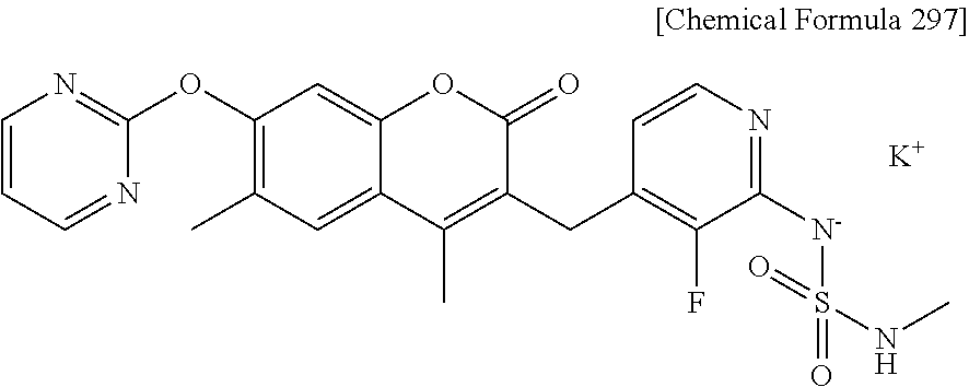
C1(OC2=NC=CC=N2)=C(C)C=C2C(=C1)OC(=O)C(CC1=C(F)C([N-]S(=O)(NC)=O)=NC=C1)=C2C.[K]
